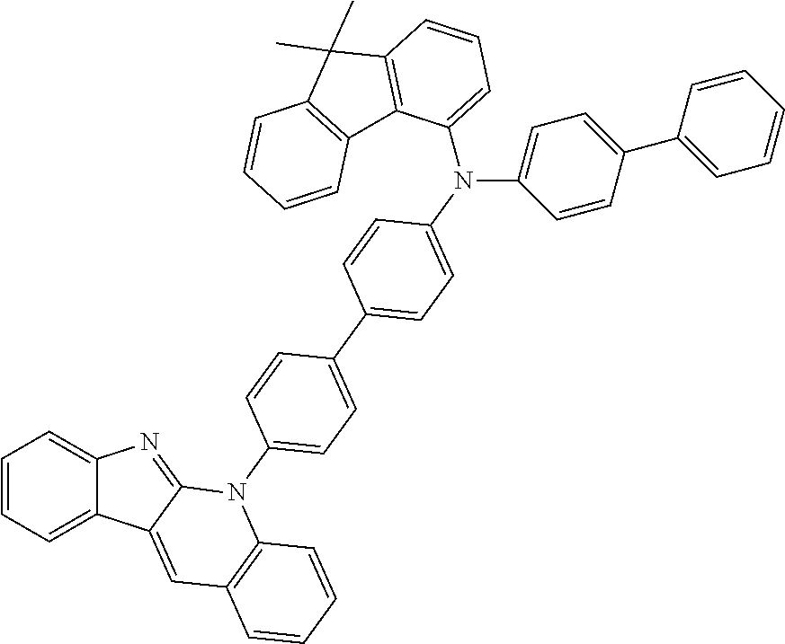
C1=CC=C2C(=C1)N=C1C2=CC2=C(N1C1=CC=C(C3=CC=C(N(C4=CC=CC5=C4C4=C(C5(C)C)C=CC=C4)C4=CC=C(C5=CC=CC=C5)C=C4)C=C3)C=C1)C=CC=C2
